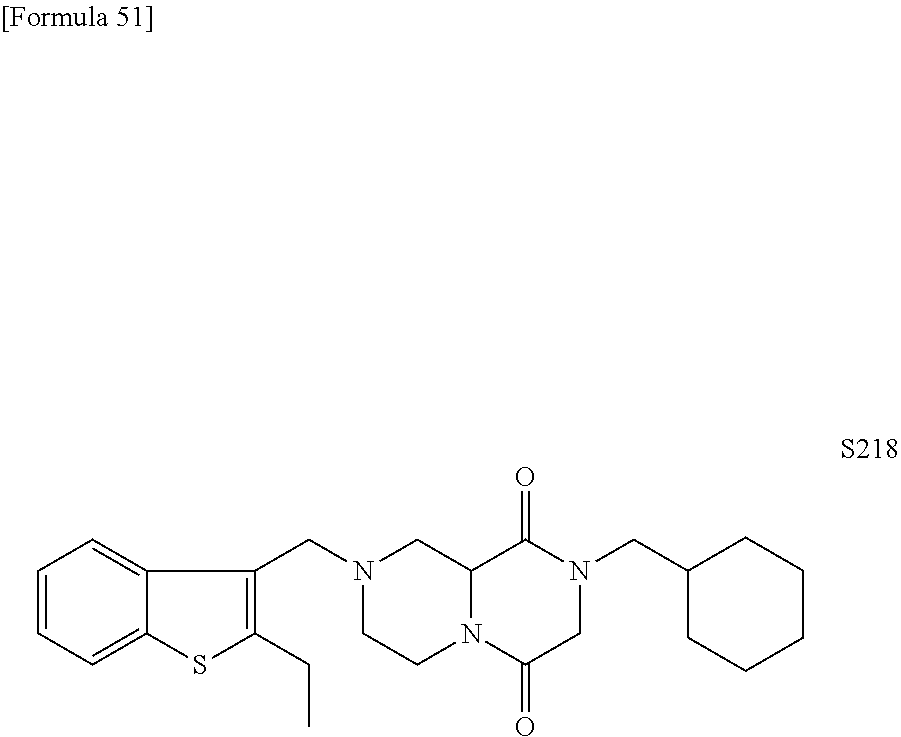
C1=CC=C2C(=C1)C(CN1CCN3C(C1)C(=O)N(CC1CCCCC1)CC3=O)=C(CC)S2
